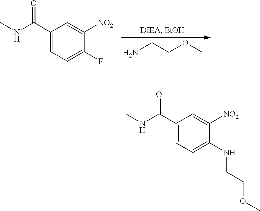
NCCOC.C1(C(NC)=O)=CC=C(F)C([NO2])=C1.C1(C(NC)=O)=CC=C(NCCOC)C([NO2])=C1
